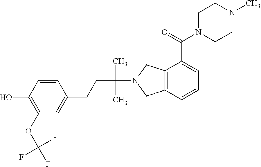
C1=CC(O)=C(OC(F)(F)F)C=C1CCC(N1CC2=C(C1)C(C(N1CCN(C)CC1)=O)=CC=C2)(C)C
